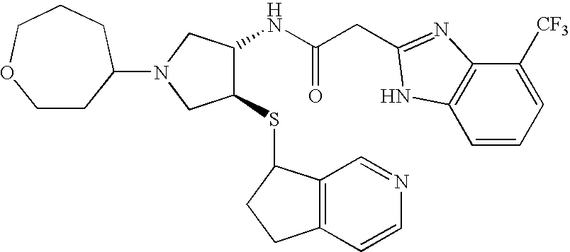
C(C(NC1C(SC2C3=C(C=CN=C3)CC2)CN(C2CCOCCC2)C1)=O)C1=NC2=C(C=CC=C2[CF3])N1
